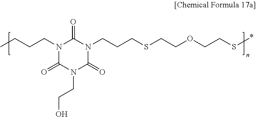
N1(CCCC)C(=O)N(CCO)C(=O)N(CCCSCCOCCS*)C1=O
